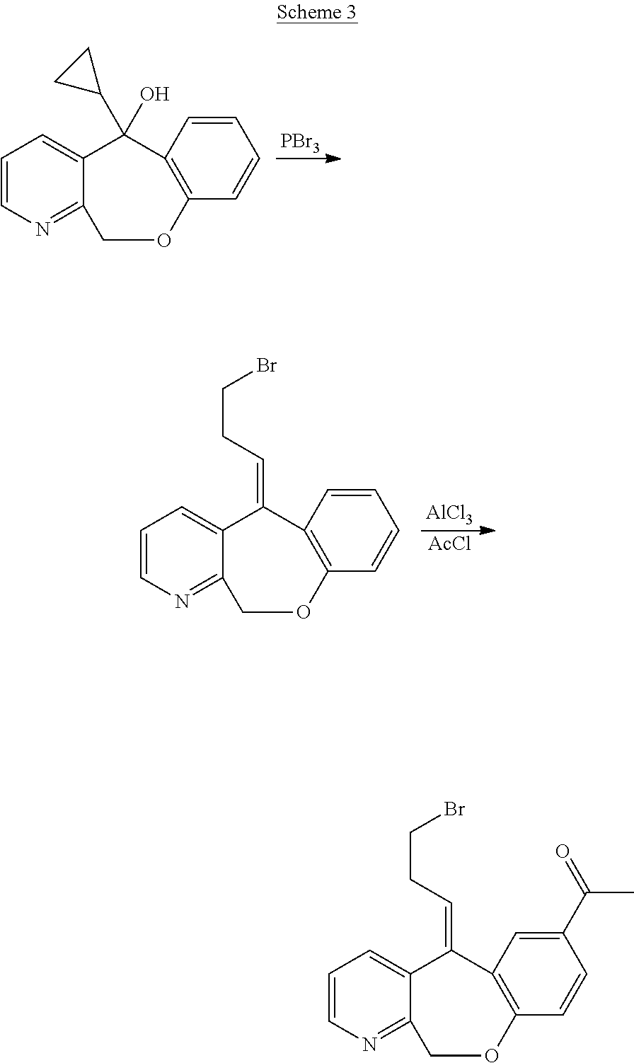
C1=CN=C2C(=C1)C(=CCCBr)C1=C(C=CC(C(C)=O)=C1)OC2.C1=CN=C2C(=C1)C(C1CC1)(O)C1=C(C=CC=C1)OC2.[PBr3].C1=CN=C2C(=C1)C(=CCCBr)C1=C(C=CC=C1)OC2.[AlCl3].[AcCl]
